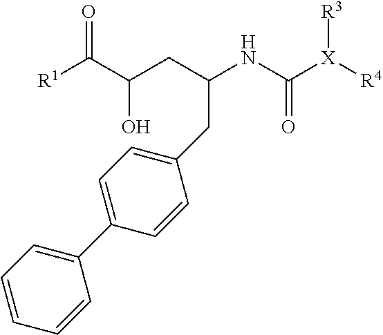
[R1]C(C(CC(NC([X]([R4])[R3])=O)CC1=CC=C(C2=CC=CC=C2)C=C1)O)=O
